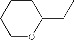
C1OC(CC)CCC1
